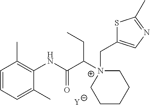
[Y].C1=CC=C(C)C(NC(C([N+]2(CC3=CN=C(C)S3)CCCCC2)CC)=O)=C1C
